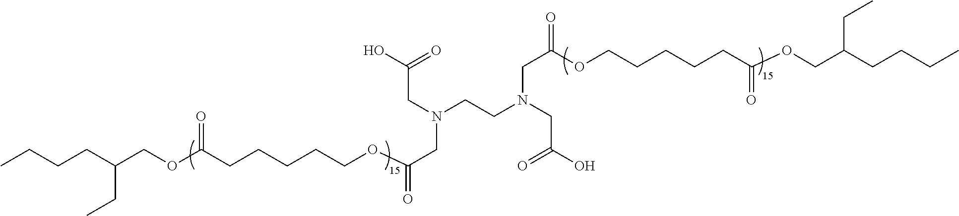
CCCCC(COC(CCCCCOC(CN(CCN(CC(OCCCCCC(OCC(CCCC)CC)=O)=O)CC(=O)O)CC(=O)O)=O)=O)CC
